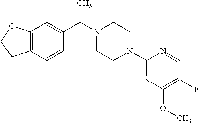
C12=C(C=CC(C(N3CCN(C4=NC(OC)=C(F)C=N4)CC3)C)=C1)CCO2
